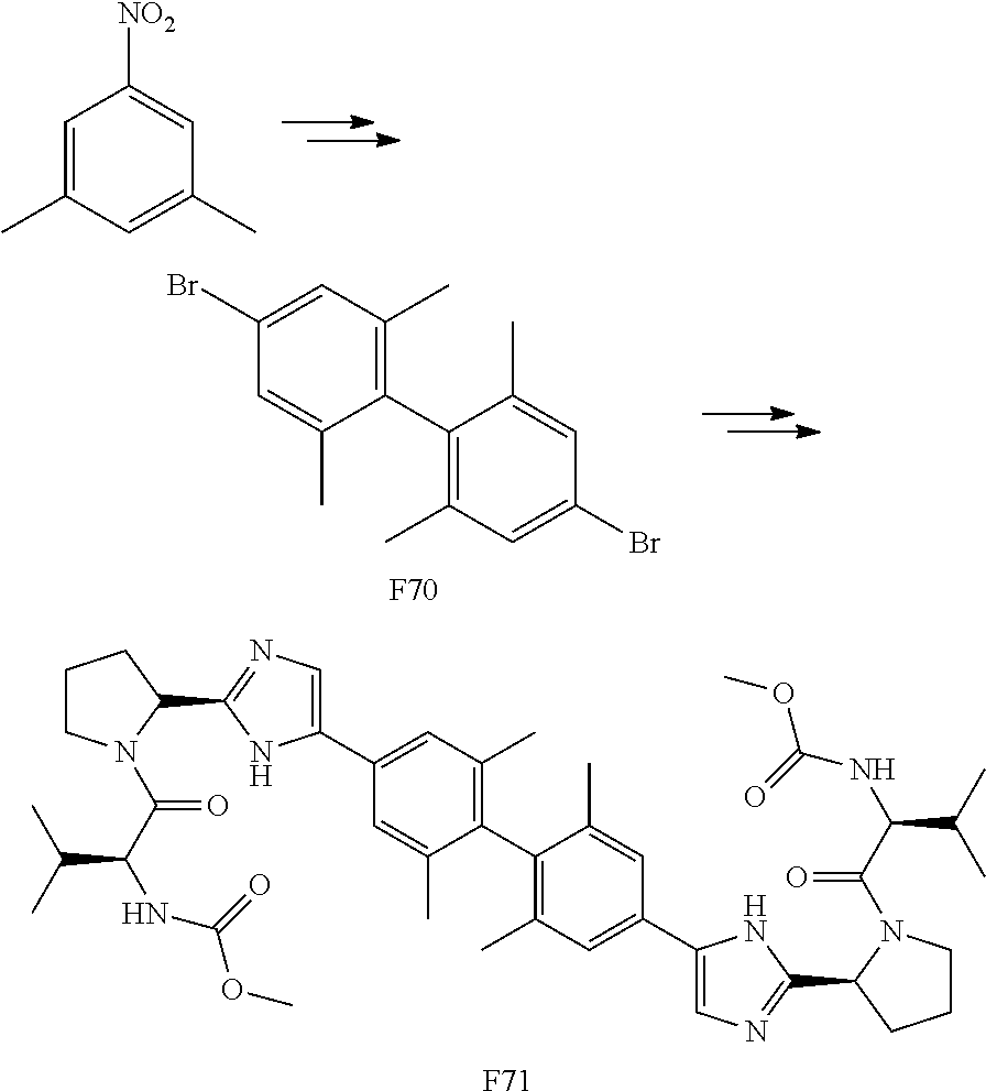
C1CN(C(=O)C(C(C)C)NC(=O)OC)C(C2=NC=C(C3=CC(C)=C(C4=C(C)C=C(C5=CN=C(C6CCCN6C(=O)C(NC(=O)OC)C(C)C)N5)C=C4C)C(C)=C3)N2)C1.[F71].C1=C(C)C=C(C)C=C1[NO2].C1(Br)=CC(C)=C(C2=C(C)C=C(Br)C=C2C)C(C)=C1.[F70]
